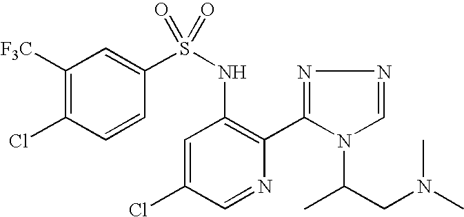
C1([F3C])=C(Cl)C=CC(S(NC2=C(C3=NN=CN3C(C)CN(C)C)N=CC(Cl)=C2)(=O)=O)=C1
